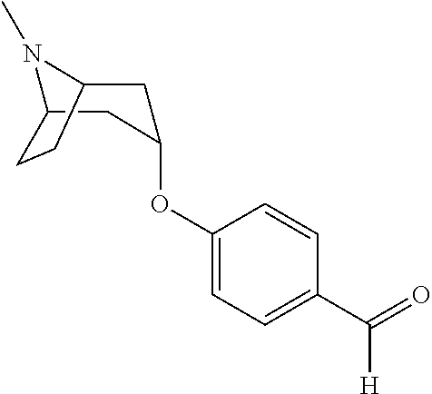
N1(C)C2CC(OC3=CC=C(C(=O)[H])C=C3)CC1CC2
